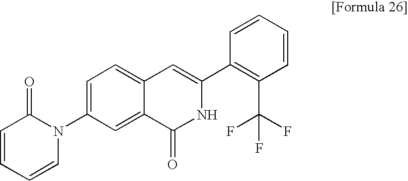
C1=C(N2C(=O)C=CC=C2)C=C2C(=C1)C=C(C1=C(C(F)(F)F)C=CC=C1)NC2=O
